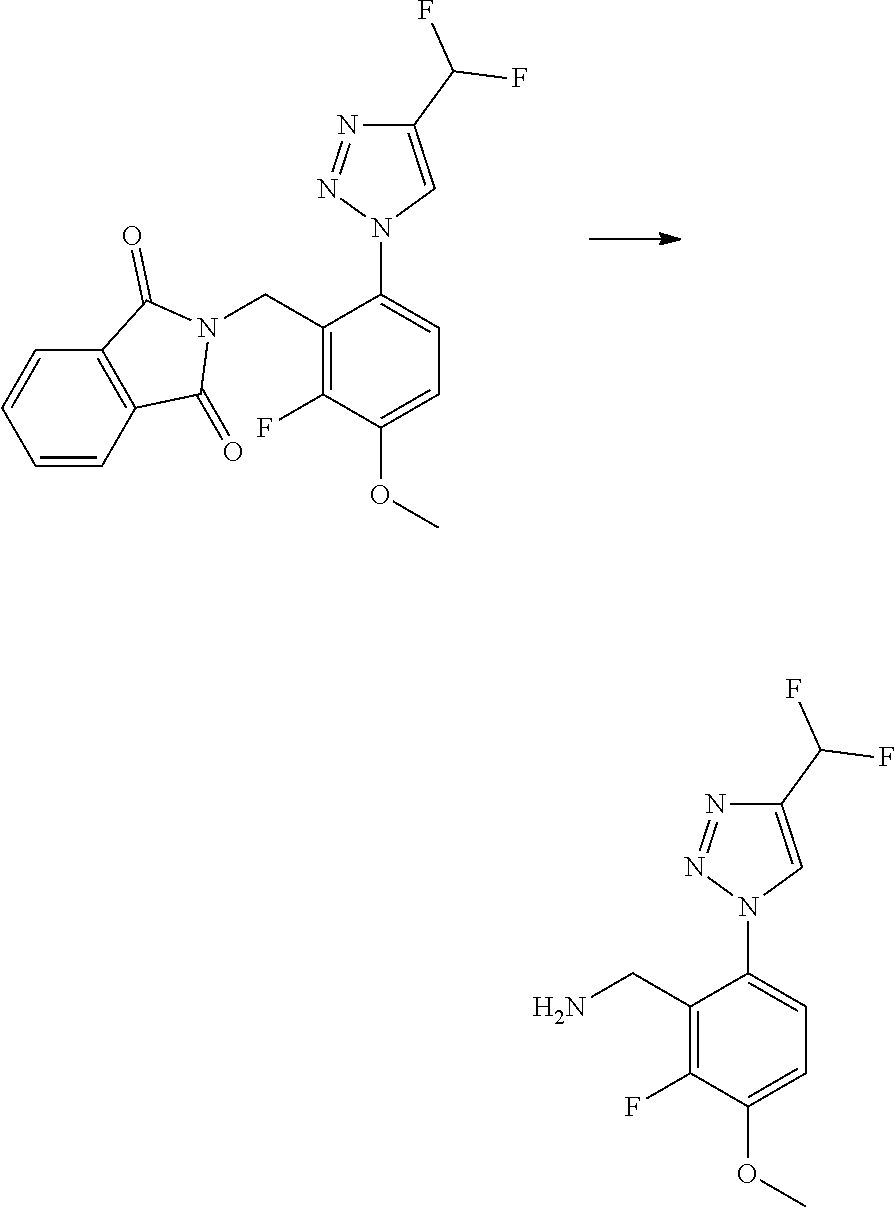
C1(N2C=C(C(F)F)N=N2)=CC=C(OC)C(F)=C1CN1C(=O)C2=C(C1=O)C=CC=C2.O(C)C1=CC=C(N2C=C(C(F)F)N=N2)C(CN)=C1F
